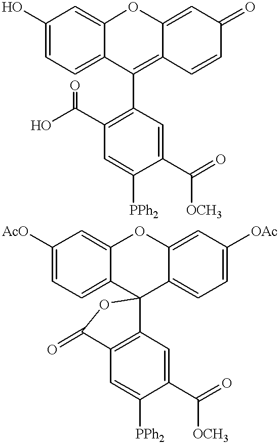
C1(O)=CC=C2C(=C1)OC1=CC(=O)C=CC1=C2C1=C(C(O)=O)C=C([PPh2])C(C(=O)[OCH3])=C1.C1([AcO])=CC=C2C(=C1)OC1=CC([OAc])=CC=C1C21C2=C(C=C([PPh2])C(C(=O)[OCH3])=C2)C(=O)O1
